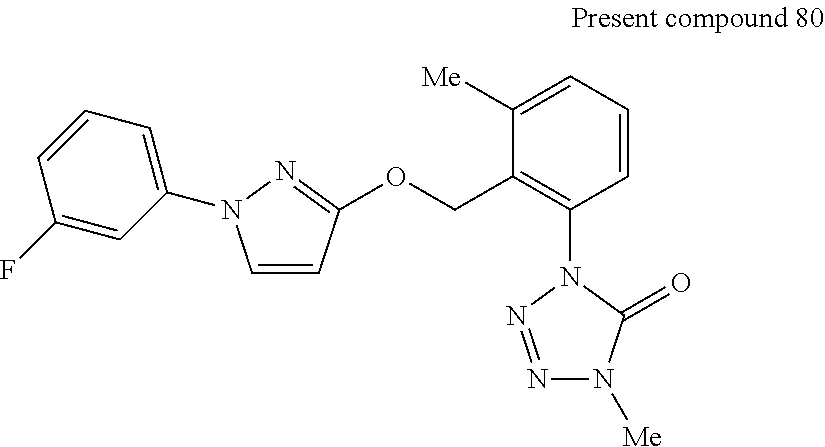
C1=CC(OCC2=C(N3C(=O)N([Me])N=N3)C=CC=C2[Me])=NN1C1=CC=CC(F)=C1
